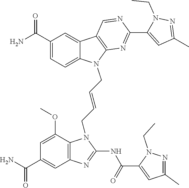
C1=C(C(=O)NC2=NC3=C(N2CC=CCN2C4=C(C5=CC(C(=O)N)=CC=C25)C=NC(C2=CC(C)=NN2CC)=N4)C(OC)=CC(C(=O)N)=C3)N(CC)N=C1C
